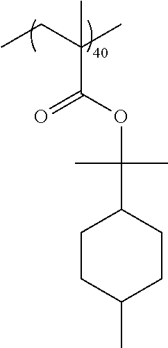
CCC(C)(C)C(OC(C)(C)C1CCC(C)CC1)=O
